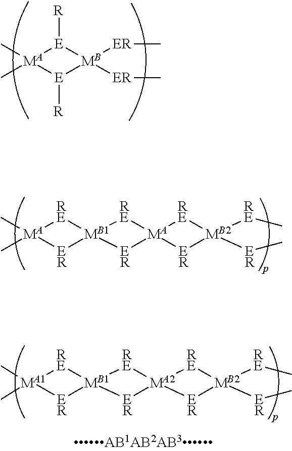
[MA]1(C)(C)[E]([R])[MB]([ER]C)([ER]C)[E]1[R].[RE]1[MA](C)(C)[ER][MB1]12[RE][MA]1([RE][MB2]([RE]C)([ER]C)[ER]1)[ER]2.[RE]1[MA1](C)(C)[ER][MB1]12[RE][MA2]1([RE][MB2]([RE]C)([ER]C)[ER]1)[ER]2
